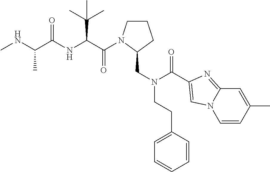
C1CN(C(=O)C(C(C)(C)C)NC(=O)C(C)NC)C(CN(C(=O)C2=CN3C(=N2)C=C(C)C=C3)CCC2=CC=CC=C2)C1
